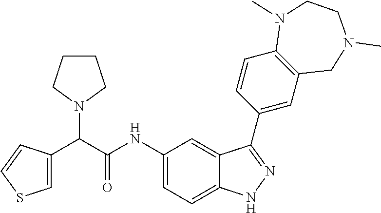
C1(NC(C(N2CCCC2)C2=CSC=C2)=O)=CC=C2C(=C1)C(C1=CC3=C(C=C1)N(C)CCN(C)C3)=NN2
